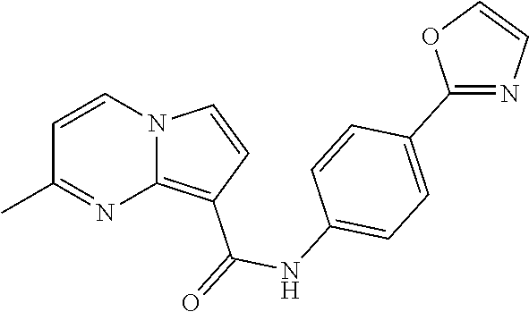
C1=CN2C(=C(C(=O)NC3=CC=C(C4=NC=CO4)C=C3)C=C2)N=C1C
